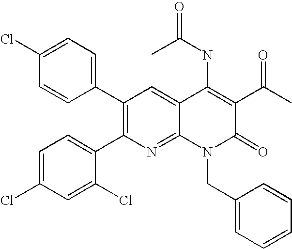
C1(Cl)=CC=C(C2=C(C3=CC=C(Cl)C=C3Cl)N=C3C(=C2)C(NC(=O)C)=C(C(C)=O)C(=O)N3CC2=CC=CC=C2)C=C1
